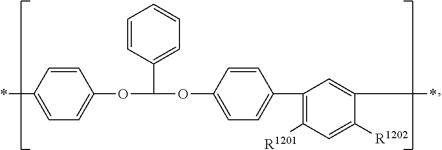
C1(OC(OC2=CC=C(C3=C([R1201])C=C([R1202])C(*)=C3)C=C2)C2=CC=CC=C2)=CC=C(*)C=C1
